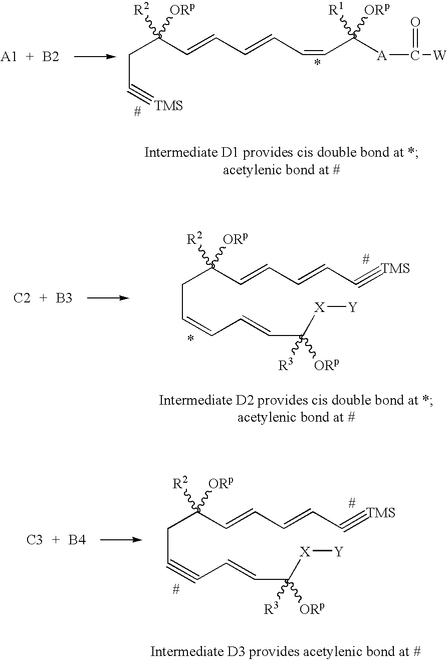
[B2].C(C(C=CC=CC=CC([A]C(=O)[W])([ORp])[R1])([R2])[ORp])C#[TMS].C(C#CC=CC([R3])([ORp])[X][Y])C(C=CC=CC#[TMS])([R2])[ORp].[B4].[C3].[B3].[C2].C(C=CC=CC([R3])([ORp])[X][Y])C(C=CC=CC#[TMS])([R2])[ORp]
